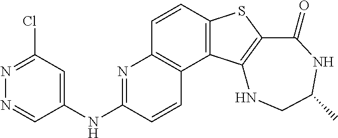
C1=CC2=C(C3=C1N=C(NC1=CC(Cl)=NN=C1)C=C3)C1=C(S2)C(=O)NC(C)CN1
